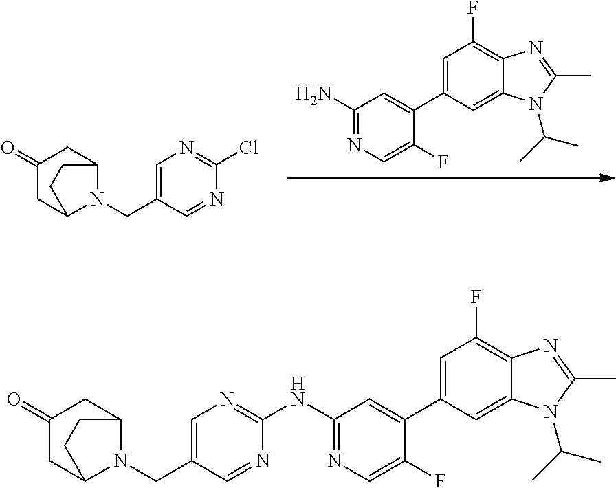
C1(N)=NC=C(F)C(C2=CC(F)=C3C(=C2)N(C(C)C)C(C)=N3)=C1.C1=C(CN2C3CC(=O)CC2CC3)C=NC(Cl)=N1.C1(NC2=NC=C(CN3C4CC(=O)CC3CC4)C=N2)=NC=C(F)C(C2=CC(F)=C3C(=C2)N(C(C)C)C(C)=N3)=C1
